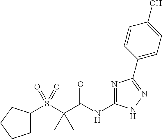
N1=C(NC(C(S(C2CCCC2)(=O)=O)(C)C)=O)NN=C1C1=CC=C(O)C=C1
